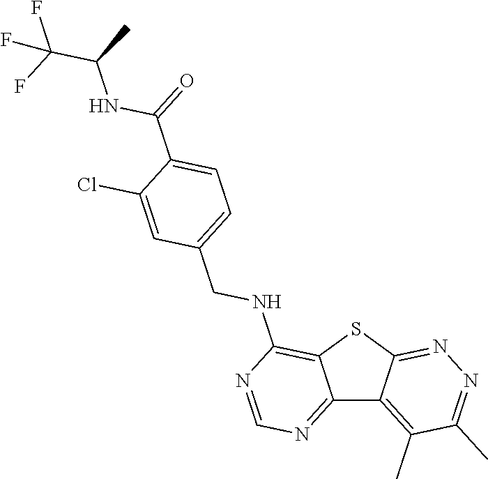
C12=NC=NC(NCC3=CC=C(C(NC(C)C(F)(F)F)=O)C(Cl)=C3)=C1SC1=NN=C(C)C(C)=C21
